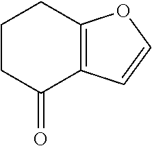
C1CC(=O)C2=C(C1)OC=C2
